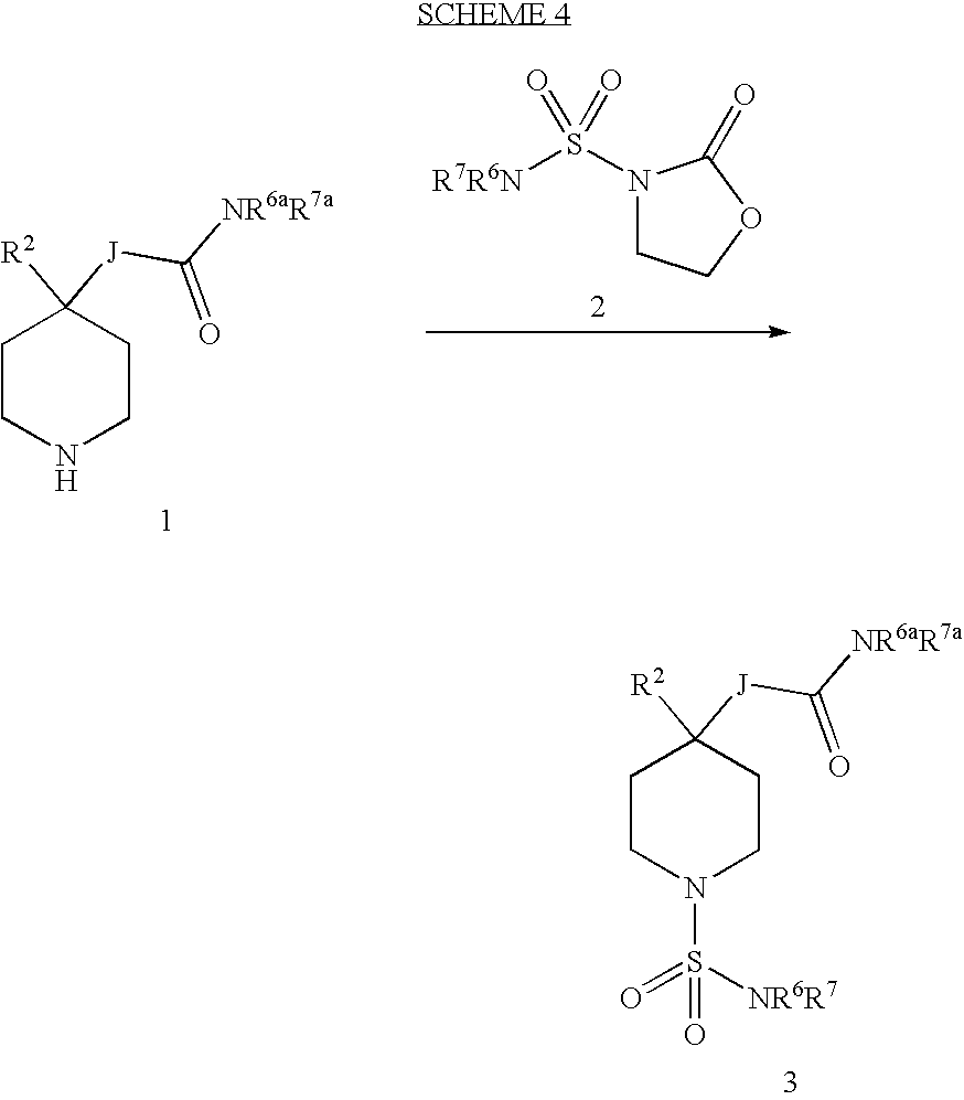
C1CN(S(=O)([NR6R7])=O)CCC1([R2])[J]C([NR6aR7a])=O.C1CNCCC1([R2])[J]C([NR6aR7a])=O.N1(S([R7R6N])(=O)=O)CCOC1=O
